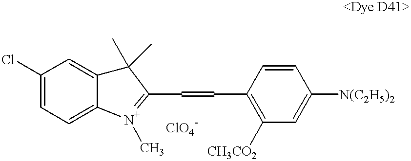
C1=CC(C=CC2=[N+](C)C3=CC=C(Cl)C=C3C2(C)C)=C([CH3CO2])C=C1[N(C2H5)2]
